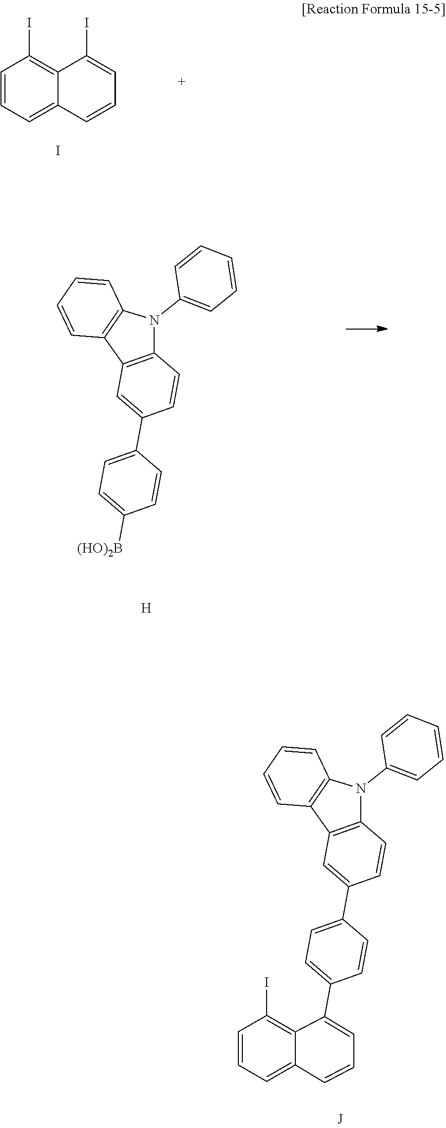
C1=CC=C2C(=C1I)C(I)=CC=C2.I.C1([(HO)2B])=CC=C(C2=CC3=C(C=C2)N(C2=CC=CC=C2)C2=C3C=CC=C2)C=C1.[H].C1(C2=CC=CC3=CC=CC(I)=C23)=CC=C(C2=CC3=C(C=C2)N(C2=CC=CC=C2)C2=C3C=CC=C2)C=C1
